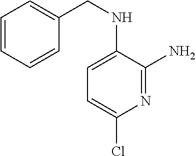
C1=CC=CC(CNC2=CC=C(Cl)N=C2N)=C1
